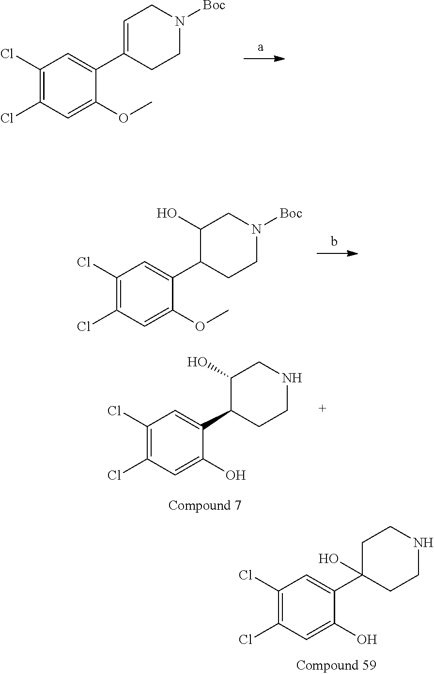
C1(Cl)=C(Cl)C=C(C2(O)CCNCC2)C(O)=C1.O(C)C1=CC(Cl)=C(Cl)C=C1C1=CCN([Boc])CC1.O(C)C1=CC(Cl)=C(Cl)C=C1C1C(O)CN([Boc])CC1.C1=C(C2C(O)CNCC2)C(O)=CC(Cl)=C1Cl
